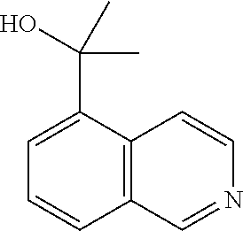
C12=C(C(C(O)(C)C)=CC=C1)C=CN=C2
